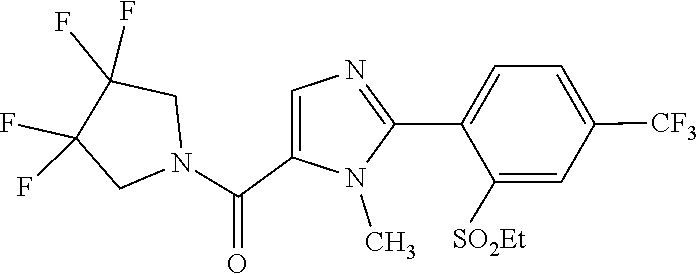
C1=C(C(N2CC(F)(F)C(F)(F)C2)=O)N(C)C(C2=CC=C([CF3])C=C2[SO2Et])=N1
